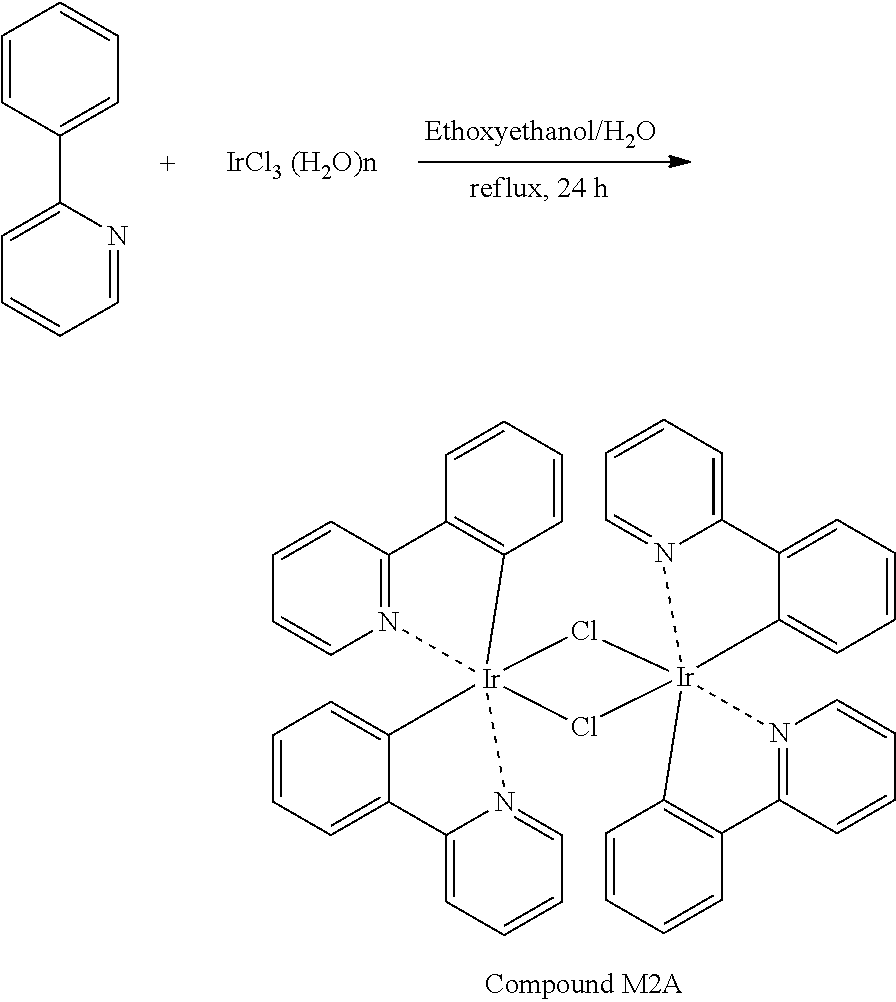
C1=CC(C2=CC=CC=N2)=CC=C1.Cl1[Ir]23(Cl[Ir]145(N1=C(C=CC=C1)C1=C4C=CC=C1)C1=CC=CC=C1C1=CC=CC=N51)(C1=CC=CC=C1C1=CC=CC=N21)N1=C(C=CC=C1)C1=C3C=CC=C1
